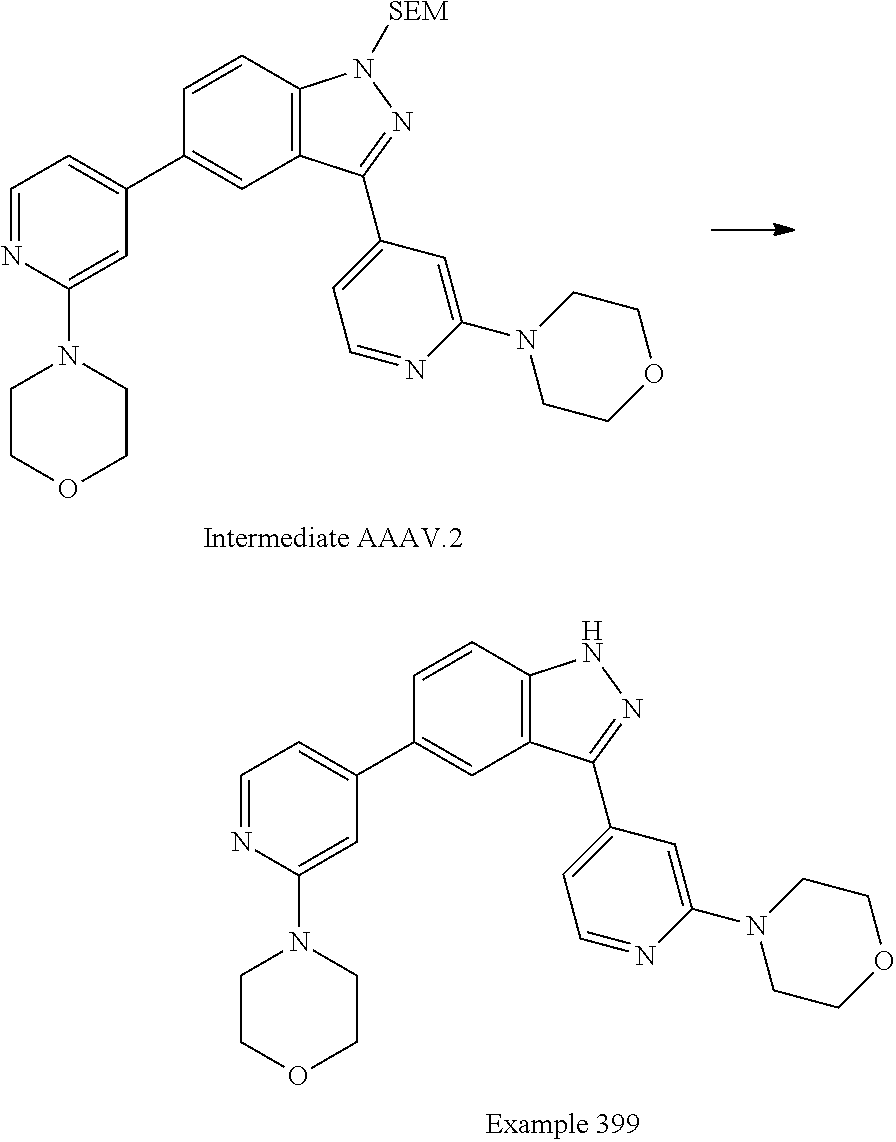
C1=NC(N2CCOCC2)=CC(C2=CC3=C(C=C2)N([SEM])N=C3C2=CC=NC(N3CCOCC3)=C2)=C1.C1=NC(N2CCOCC2)=CC(C2=CC3=C(C=C2)NN=C3C2=CC=NC(N3CCOCC3)=C2)=C1
